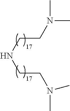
C(NCCN(C)C)CN(C)C
